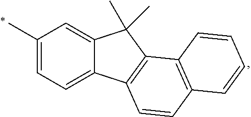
C1(C)=CC=C2C(=C1)C(C)(C)C1=C2C=CC2=C1C=CC=C2
